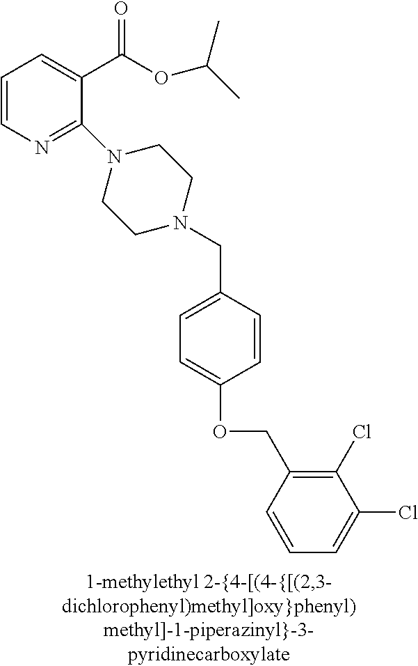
C1=CN=C(N2CCN(CC3=CC=C(OCC4=C(Cl)C(Cl)=CC=C4)C=C3)CC2)C(C(OC(C)C)=O)=C1
